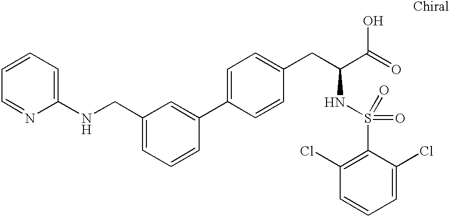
C1=CC=C(NCC2=CC=CC(C3=CC=C(CC(C(=O)O)NS(=O)(=O)C4=C(Cl)C=CC=C4Cl)C=C3)=C2)N=C1
